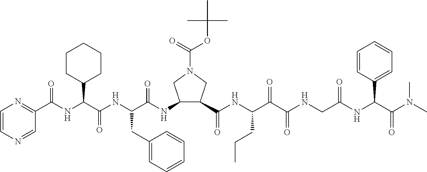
C1(C(NC(C(NC(C(=O)NC2C(C(=O)NC(C(C(NCC(NC(C(N(C)C)=O)C3=CC=CC=C3)=O)=O)=O)CCC)CN(C(=O)OC(C)(C)C)C2)CC2=CC=CC=C2)=O)C2CCCCC2)=O)=NC=CN=C1
